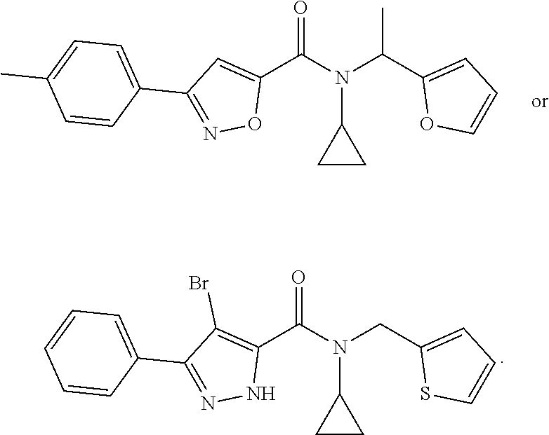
C1(N(C(C2=CC(C3=CC=C(C)C=C3)=NO2)=O)C(C2=CC=CO2)C)CC1.C1(N(C(C2=C(Br)C(C3=CC=CC=C3)=NN2)=O)CC2=CC=CS2)CC1
